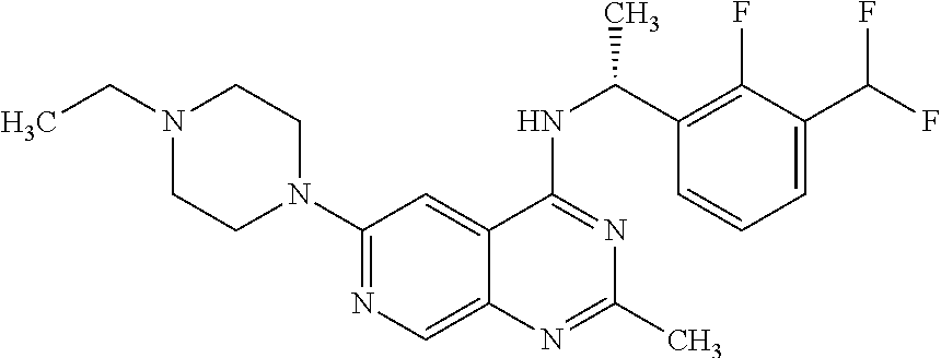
N1(C2=NC=C3C(=C2)C(NC(C2=C(F)C(C(F)F)=CC=C2)C)=NC(C)=N3)CCN(CC)CC1
